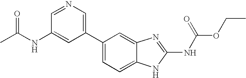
C1(C2=CN=CC(NC(C)=O)=C2)=CC=C2C(=C1)N=C(NC(OCC)=O)N2
